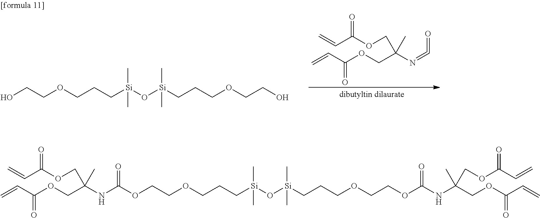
C=CC(OCC(N=C=O)(C)COC(C=C)=O)=O.OCCOCCC[Si](O[Si](CCCOCCO)(C)C)(C)C.O(CCOCCC[Si](O[Si](CCCOCCOC(NC(COC(C=C)=O)(COC(C=C)=O)C)=O)(C)C)(C)C)C(=O)NC(COC(C=C)=O)(C)COC(C=C)=O
